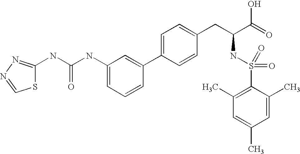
S1C(NC(=O)NC2=CC=CC(C3=CC=C(CC(NS(=O)(=O)C4=C(C)C=C(C)C=C4C)C(O)=O)C=C3)=C2)=NN=C1
